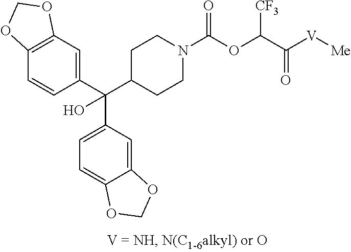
C1(C(C2CCN(C(OC(C([V][Me])=O)[CF3])=O)CC2)(C2=CC=C3C(=C2)OCO3)O)=CC2=C(C=C1)OCO2
